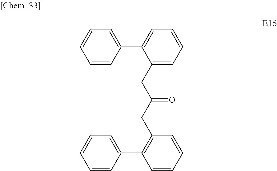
C1(CC(CC2=C(C3=CC=CC=C3)C=CC=C2)=O)=CC=CC=C1C1=CC=CC=C1
